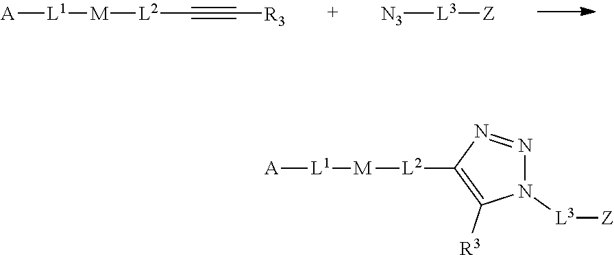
[A][L1][M][L2]C#C[R3].[N3][L3][Z].[A][L1][M][L2]C1=C([R3])N([L3][Z])N=N1
